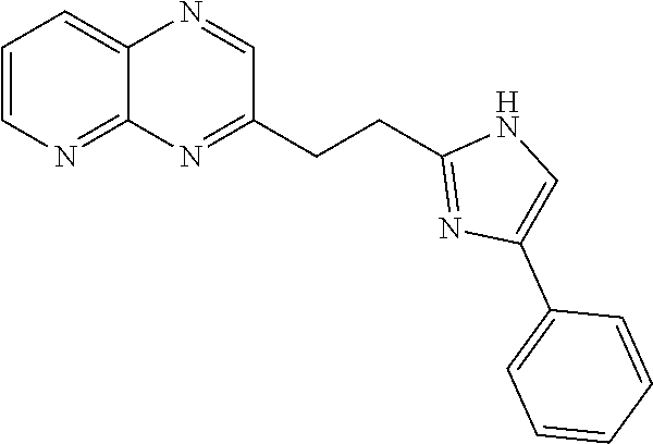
C1=CN=C2C(=C1)N=CC(CCC1=NC(C3=CC=CC=C3)=CN1)=N2
